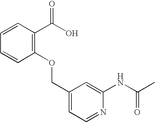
C1=CC(C(O)=O)=C(OCC2=CC=NC(NC(=O)C)=C2)C=C1
